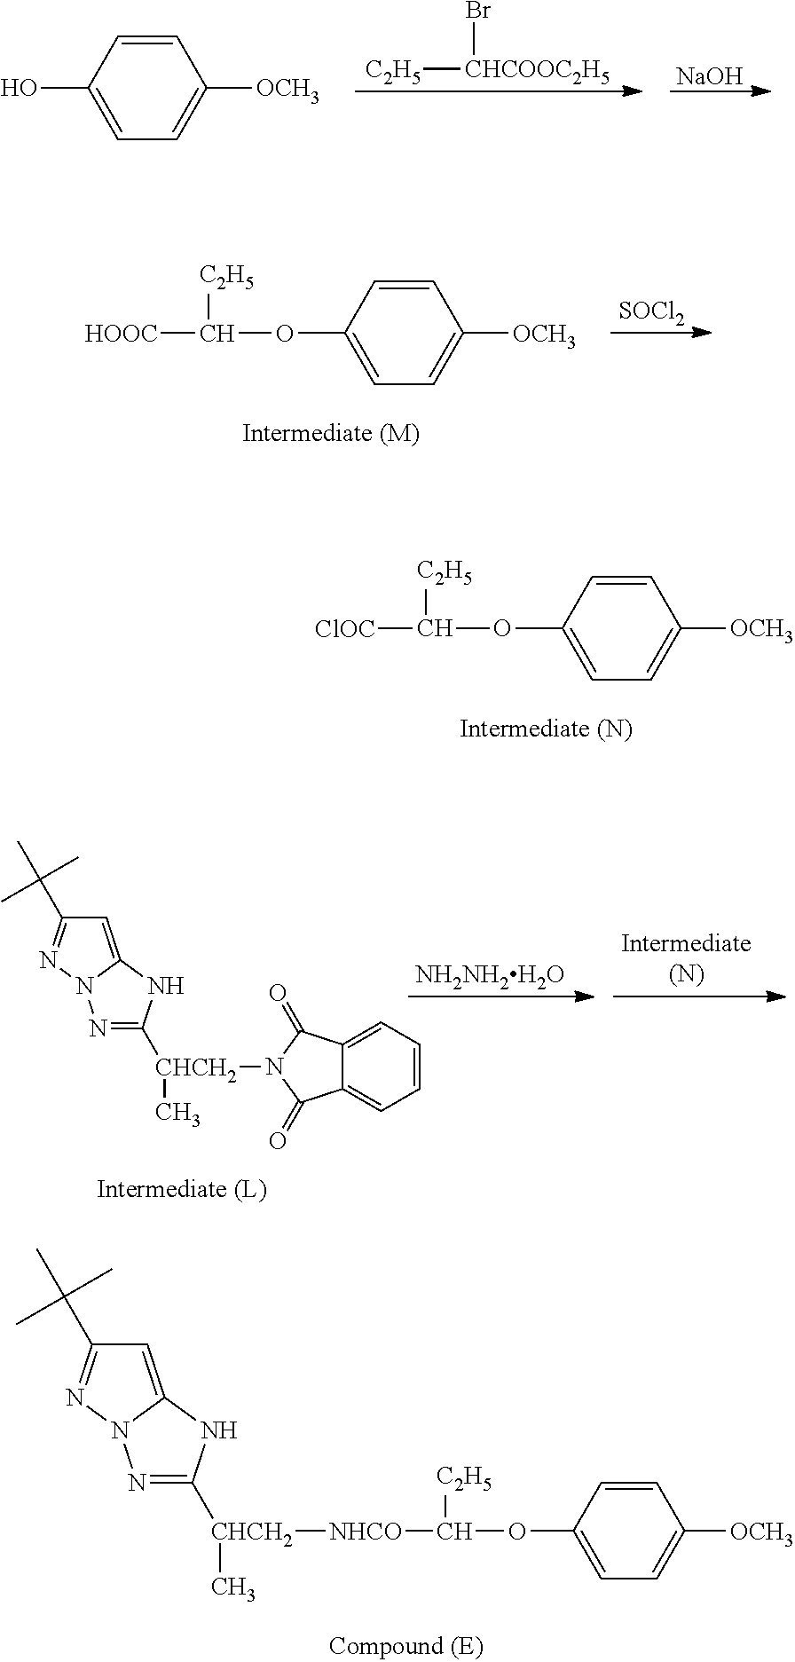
C1=CC(O)=CC=C1[OCH3].[C2H5][CHCOOC2H5]Br.[NaOH].C1=CC(OC([HOOC])[C2H5])=CC=C1[OCH3].[SOCl2].C1=CC(OC([ClOC])[C2H5])=CC=C1[OCH3].C1=C2N(N=C1C(C)(C)C)N=C([CHCH2](C)N1C(=O)C3=CC=CC=C3C1=O)N2.[NH2NH2H2O].C1=C2N(N=C1C(C)(C)C)N=C([CHCH2](C)[NHCO]C(OC1=CC=C([OCH3])C=C1)[C2H5])N2
